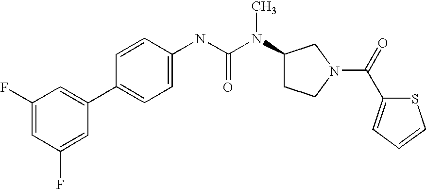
C1(F)=CC(F)=CC(C2=CC=C(NC(N(C3CCN(C(=O)C4=CC=CS4)C3)C)=O)C=C2)=C1
